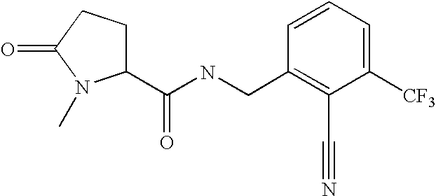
C1=CC=C([CF3])C(C#N)=C1CNC(C1CCC(=O)N1C)=O
